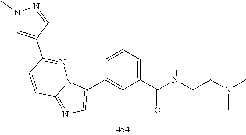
N(C)(CCNC(C1=CC=CC(C2=CN=C3C=CC(C4=CN(C)N=C4)=NN32)=C1)=O)C
